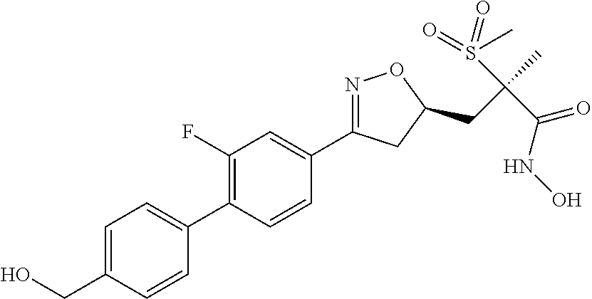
C1(C2=CC=C(CO)C=C2)=C(F)C=C(C2=NOC(CC(C)(S(=O)(C)=O)C(NO)=O)C2)C=C1
